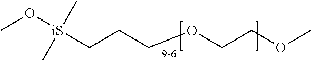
[iS](CCCOCCOC)(OC)(C)C.[9-6]
